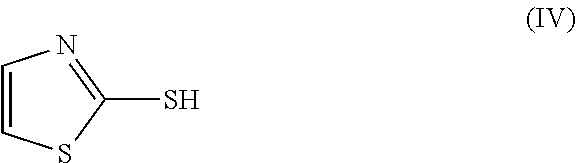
C1=CSC(S)=N1
